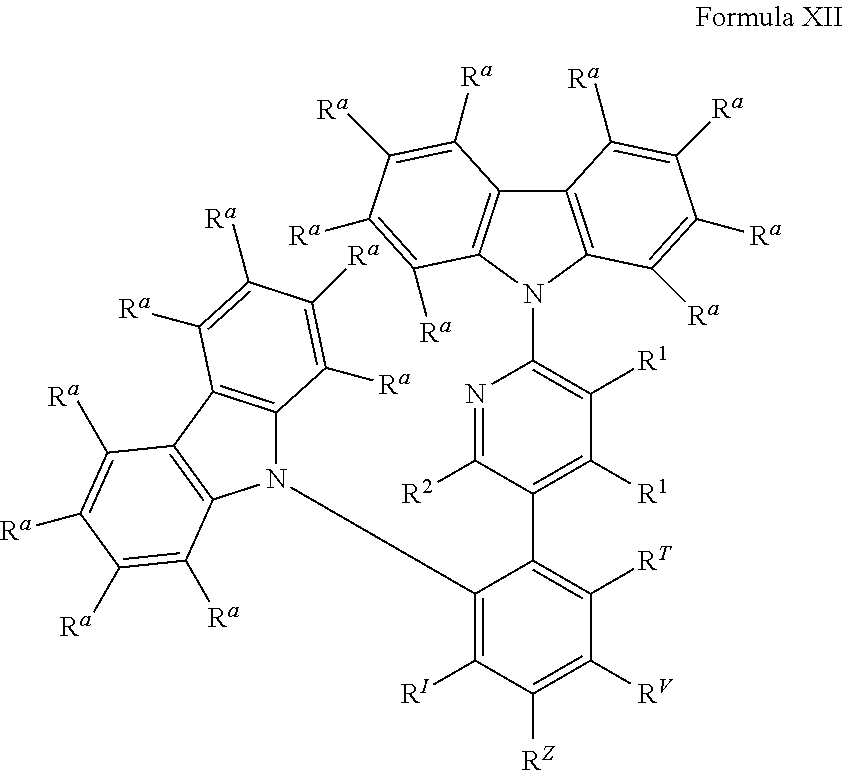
C12=C(N(C3=C([R1])C([R1])=C(C4=C([RT])C([RV])=C([RZ])C([RI])=C4N4C5=C(C6=C4C([Ra])=C([Ra])C([Ra])=C6[Ra])C([Ra])=C([Ra])C([Ra])=C5[Ra])C([R2])=N3)C3=C1C([Ra])=C([Ra])C([Ra])=C3[Ra])C([Ra])=C([Ra])C([Ra])=C2[Ra]
